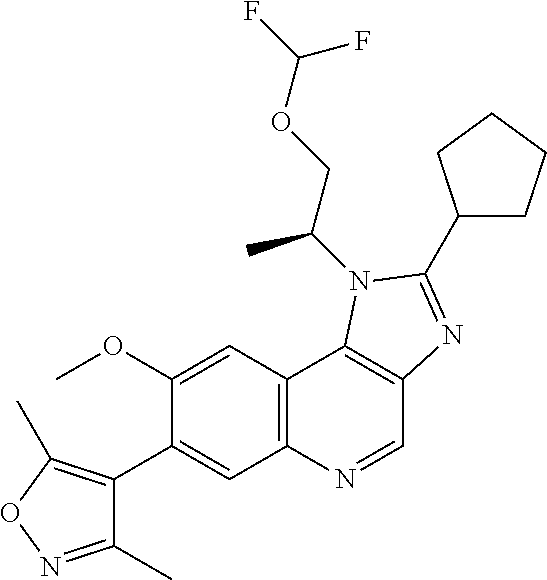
C12=C(N=CC3=C1N(C(COC(F)F)C)C(C1CCCC1)=N3)C=C(C1=C(C)ON=C1C)C(OC)=C2
